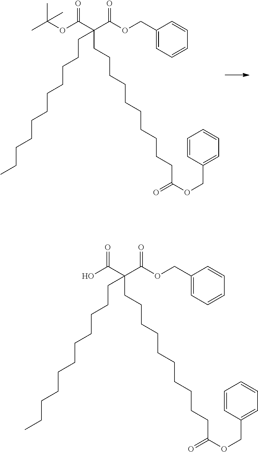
O(C(C(C(OCC1=CC=CC=C1)=O)(CCCCCCCCCCC)CCCCCCCCCCC(=O)OCC1=CC=CC=C1)=O)C(C)(C)C.OC(C(C(OCC1=CC=CC=C1)=O)(CCCCCCCCCCC)CCCCCCCCCCC(=O)OCC1=CC=CC=C1)=O
